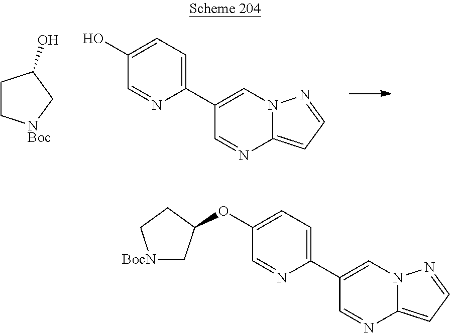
C1(O)=CC=C(C2=CN3C(=CC=N3)N=C2)N=C1.C1C[NBoc]CC1O.C1(OC2C[BocN]CC2)=CC=C(C2=CN3C(=CC=N3)N=C2)N=C1
